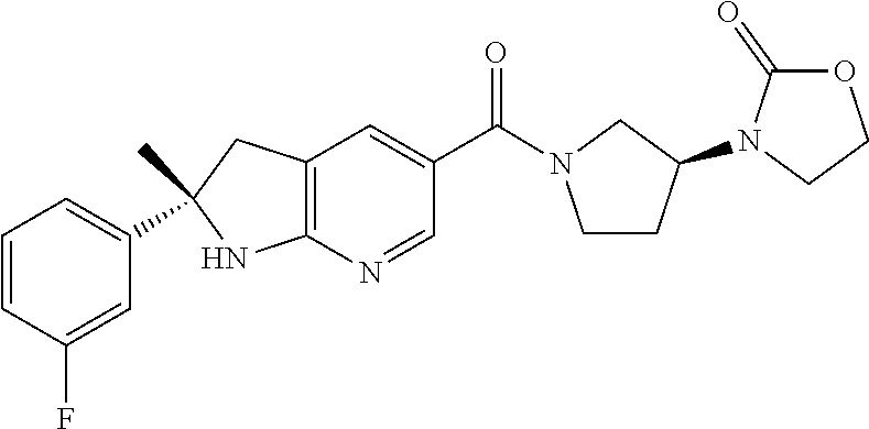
C12=C(N=CC(C(=O)N3CCC(N4CCOC4=O)C3)=C1)NC(C1=CC=CC(F)=C1)(C)C2
